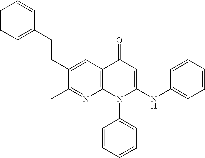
C1(C)=NC2=C(C=C1CCC1=CC=CC=C1)C(=O)C=C(NC1=CC=CC=C1)N2C1=CC=CC=C1
